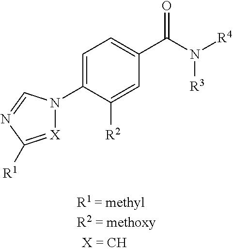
C1=C(N2[X]=C([R1])N=C2)C([R2])=CC(C(N([R4])[R3])=O)=C1
